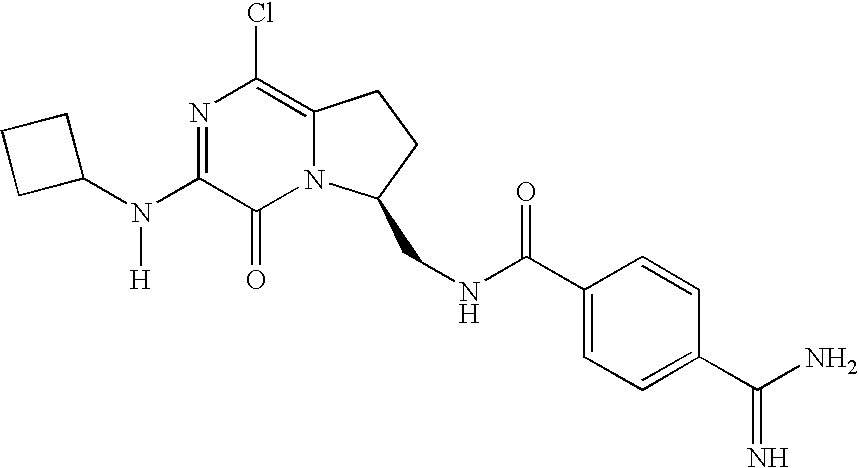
N1=C(N(C2CCC2)[H])C(=O)N2C(=C1Cl)CCC2CNC(C1=CC=C(C(N)=N)C=C1)=O
